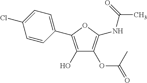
C1=CC(C2=C(O)C(OC(=O)C)=C(NC(C)=O)O2)=CC=C1Cl
